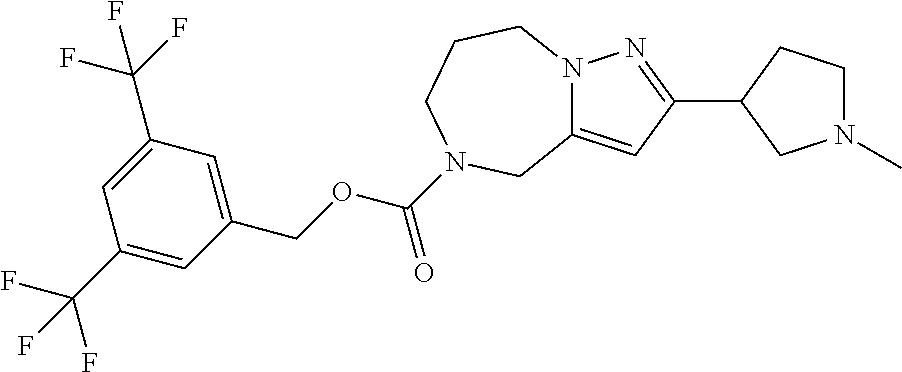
C12=CC(C3CN(C)CC3)=NN1CCCN(C(OCC1=CC(C(F)(F)F)=CC(C(F)(F)F)=C1)=O)C2
